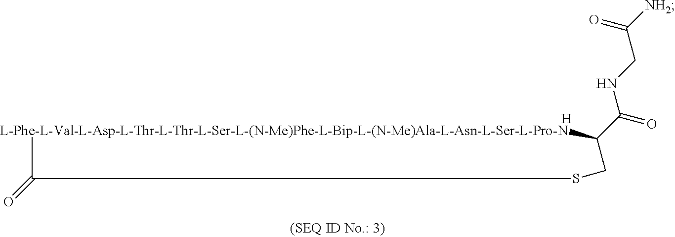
[L-Phe-L-Val-L-Asp-L-Thr-L-Thr-L-Ser-L-(N-Me)Phe-L-Bip-L-(N-Me)Ala-L-Asn-L-Ser-L-Pro-N]1C(C(=O)NCC([NH2])=O)CSC1=O.[H]
